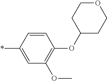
C1=CC(*)=CC(OC)=C1OC1CCOCC1
